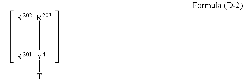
CC([R202])([R201])C([R203])([Y4][T])C
